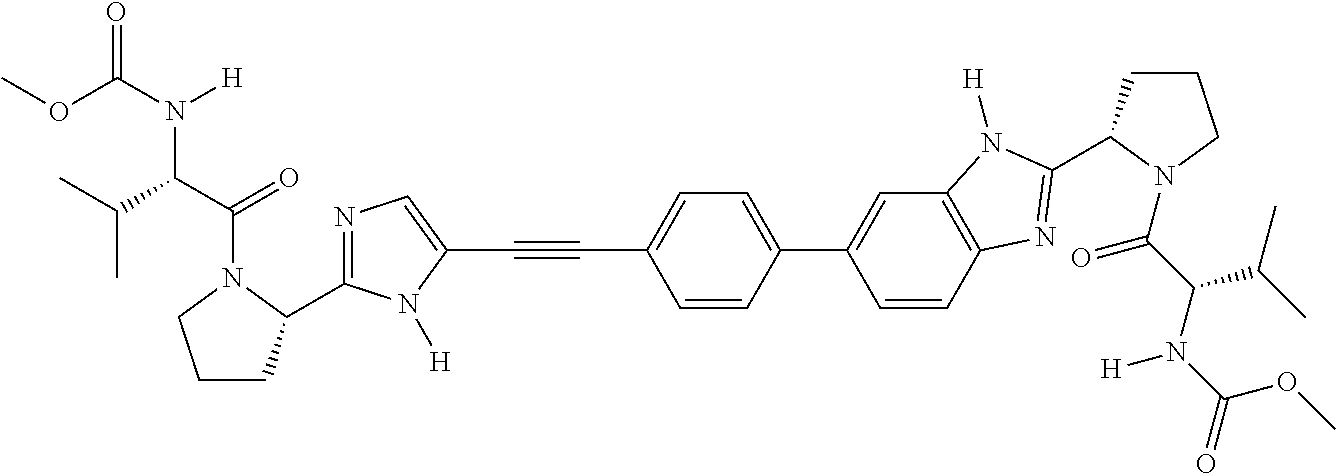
N1=C(C2CCCN2C(C(C(C)C)N(C(OC)=O)[H])=O)N([H])C(C#CC2=CC=C(C3=CC4=C(C=C3)N=C(C3CCCN3C(C(C(C)C)N(C(=O)OC)[H])=O)N4[H])C=C2)=C1
